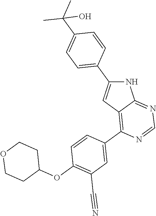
N1C(C2=CC=C(C(C)(C)O)C=C2)=CC2=C(C3=CC(C#N)=C(OC4CCOCC4)C=C3)N=CN=C12
